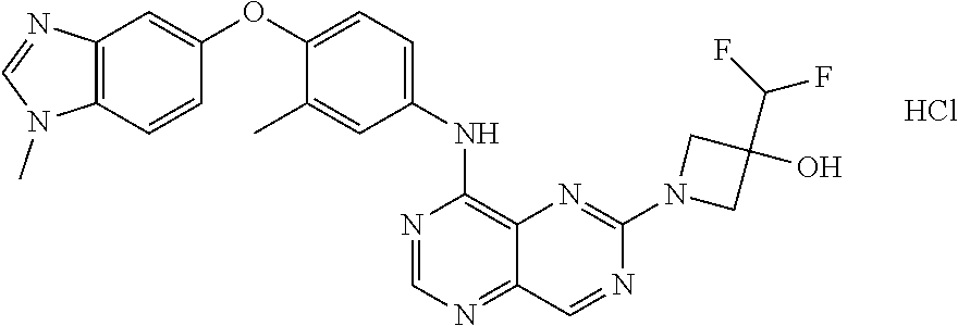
C12=C(C=CC(OC3=CC=C(NC4=C5C(=NC=N4)C=NC(N4CC(O)(C(F)F)C4)=N5)C=C3C)=C1)N(C)C=N2.Cl
